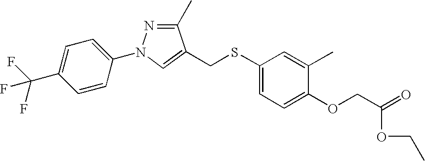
C1(C)=NN(C2=CC=C(C(F)(F)F)C=C2)C=C1CSC1=CC=C(OCC(=O)OCC)C(C)=C1
